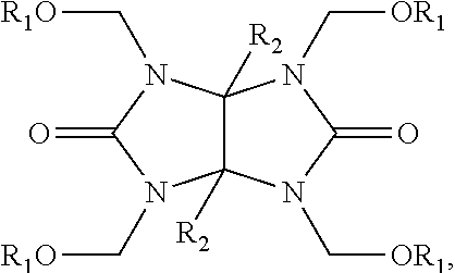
C12([R2])C([R2])(N(C[OR1])C(=O)N1C[OR1])N(C[R1O])C(=O)N2C[R1O]
